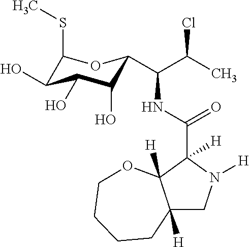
C12([H])CN([H])C(C(NC(C(C)Cl)C3C(O)C(O)C(O)C(SC)O3)=O)([H])C1([H])OCCCC2
